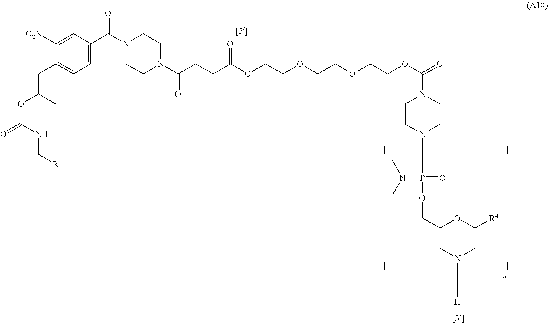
C1=C(C(N2CCN(C(CCC(OCCOCCOCCOC(=O)N3CCN(P(N(C)C)(=O)OCC4CN([H])CC([R4])O4)CC3)=O)=O)CC2)=O)C=C([O2N])C(CC(OC(=O)NC[R1])C)=C1
